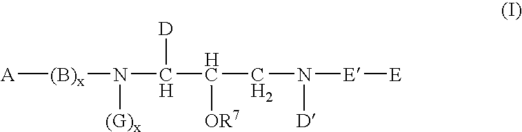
[A][(B)x]N(C(C(CN([E][E])[D])[OR7])[D])[(G)x]
